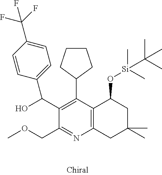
C1=CC(C(O)C2=C(C3CCCC3)C3=C(N=C2COC)CC(C)(C)CC3O[Si](C(C)(C)C)(C)C)=CC=C1C(F)(F)F
